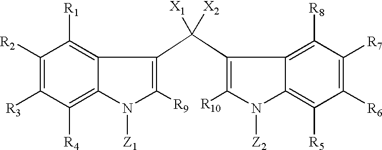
C1([R9])=C(C(C2=C([R10])N([Z2])C3=C([R5])C([R6])=C([R7])C([R8])=C23)([X1])[X2])C2=C([R1])C([R2])=C([R3])C([R4])=C2N1[Z1]
